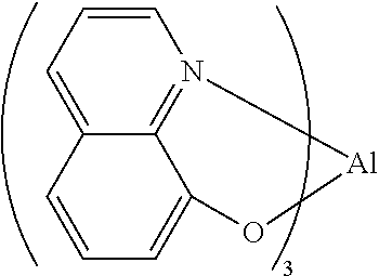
C1=CC=C2C3=N1[Al]OC3=CC=C2
